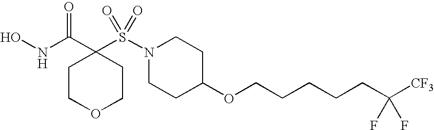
C1COCCC1(C(NO)=O)S(N1CCC(OCCCCCC([CF3])(F)F)CC1)(=O)=O
